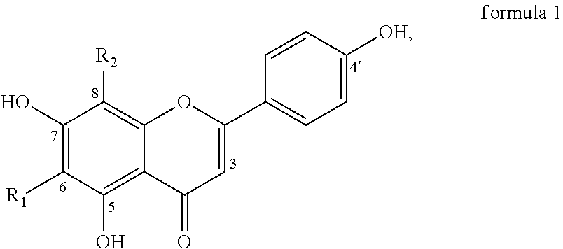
C1(O)=C([R1])C(O)=C2C(=C1[R2])OC(C1=CC=C([OH])C=C1)=CC2=O
